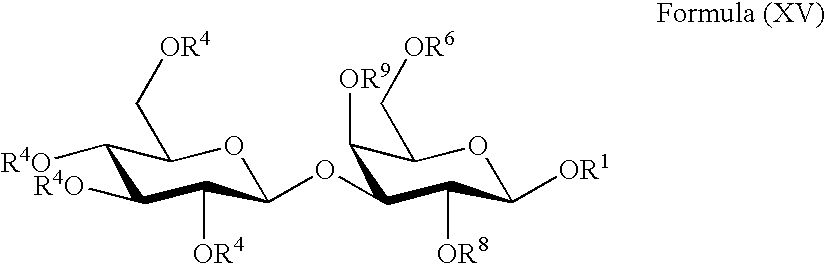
C1([R4O])C([R4O])C([OR4])C(OC2C([OR9])C(C[OR6])OC([OR1])C2[OR8])OC1C[OR4]
